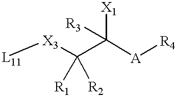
[L11][X3]C(C([A][R4])([R3])[X1])([R1])[R2]
